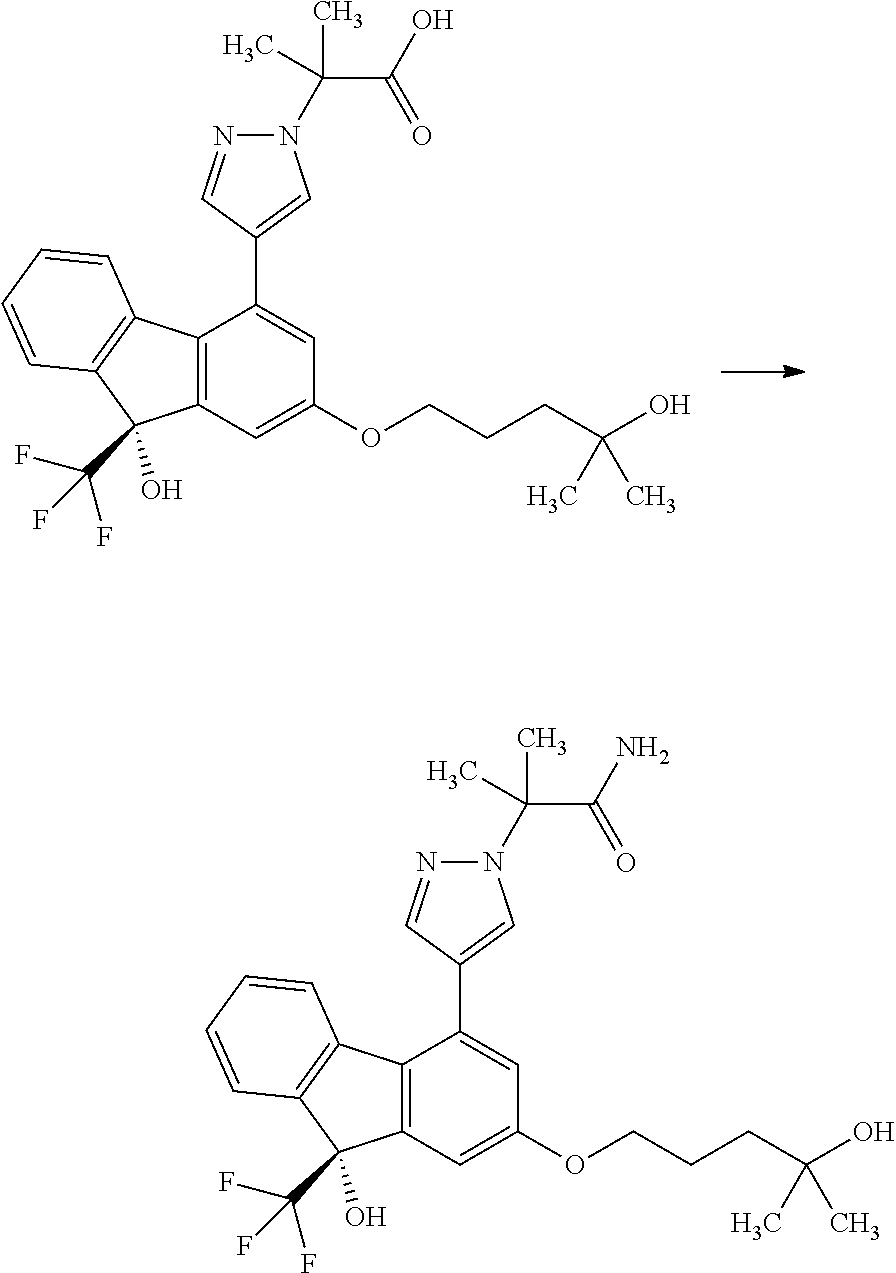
N1(C(C(=O)O)(C)C)N=CC(C2=CC(OCCCC(O)(C)C)=CC3=C2C2=C(C3(O)C(F)(F)F)C=CC=C2)=C1.N1(C(C(=O)N)(C)C)N=CC(C2=CC(OCCCC(O)(C)C)=CC3=C2C2=C(C3(O)C(F)(F)F)C=CC=C2)=C1
